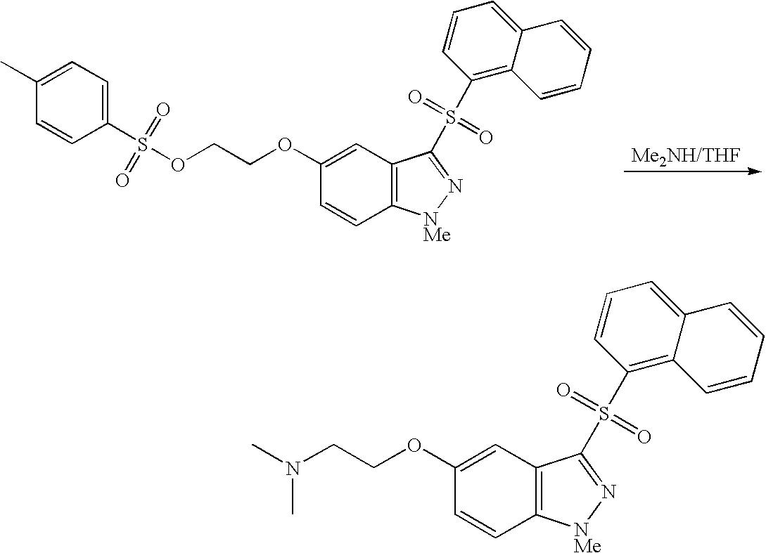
O(CCOC1=CC2=C(C=C1)[NMe]N=C2S(C1=C2C(=CC=C1)C=CC=C2)(=O)=O)S(C1=CC=C(C)C=C1)(=O)=O.[Me2NH/THF].C(COC1=CC2=C(C=C1)[NMe]N=C2S(C1=C2C(=CC=C1)C=CC=C2)(=O)=O)N(C)C
